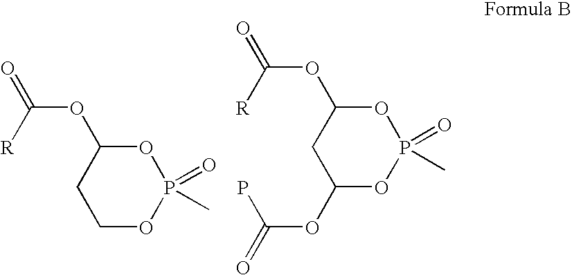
C1COP(=O)(C)OC1OC(=O)[R].C1C(OC(P)=O)OP(=O)(C)OC1OC(=O)[R]
